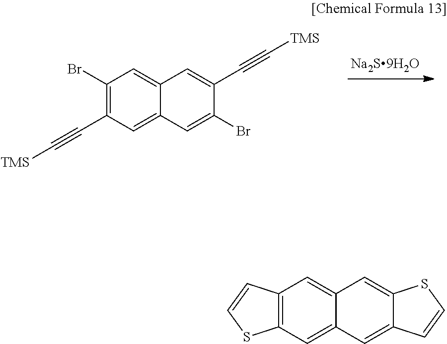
C1(Br)=C(C#C[TMS])C=C2C(=C1)C=C(C#C[TMS])C(Br)=C2.C12=C(C=C3C(=C1)C=C1C(=C3)C=CS1)SC=C2
